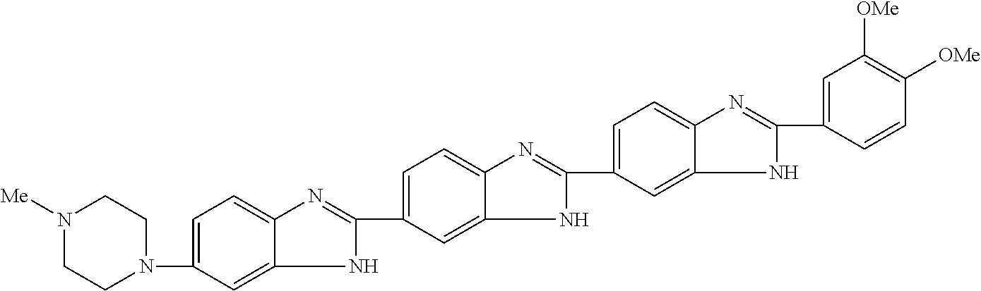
N1([Me])CCN(C2=CC=C3C(=C2)NC(C2=CC=C4C(=C2)NC(C2=CC=C5C(=C2)NC(C2=CC([OMe])=C([OMe])C=C2)=N5)=N4)=N3)CC1
